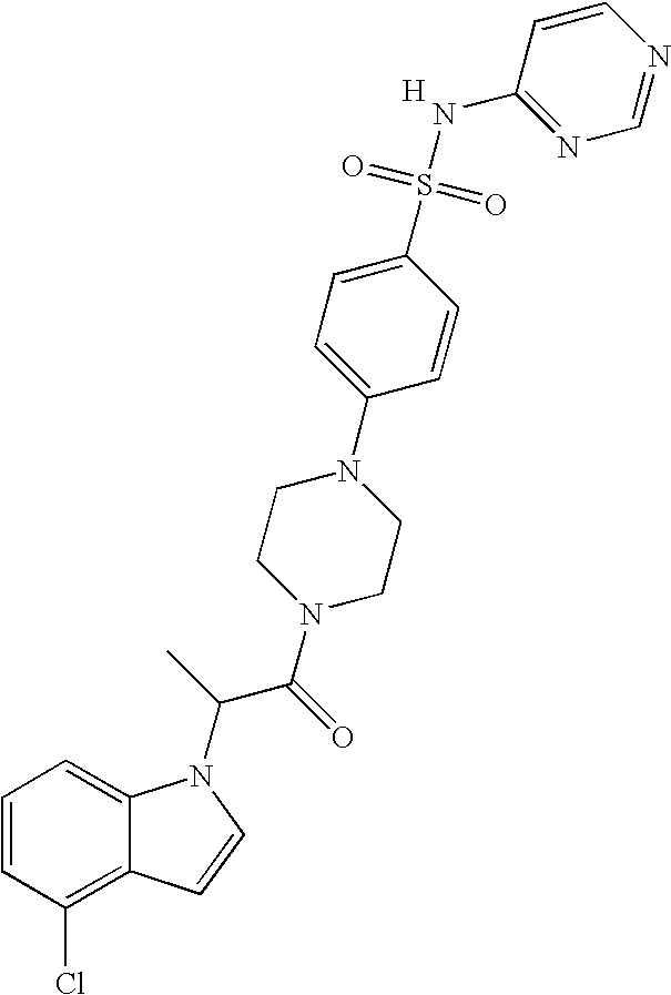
C1=CC(Cl)=C2C(=C1)N(C(C)C(=O)N1CCN(C3=CC=C(S(=O)(=O)NC4=NC=NC=C4)C=C3)CC1)C=C2.[H]
